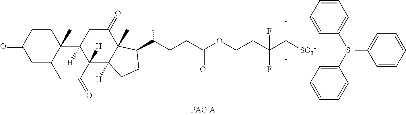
C1C2C(C)(CCC1=O)C1([H])C([H])(C(=O)C2)C2([H])C(C)(C(=O)C1)C(C(CCC(OCCC(C([SO3-])(F)F)(F)F)=O)C)CC2.[S+](C1=CC=CC=C1)(C1=CC=CC=C1)C1=CC=CC=C1
